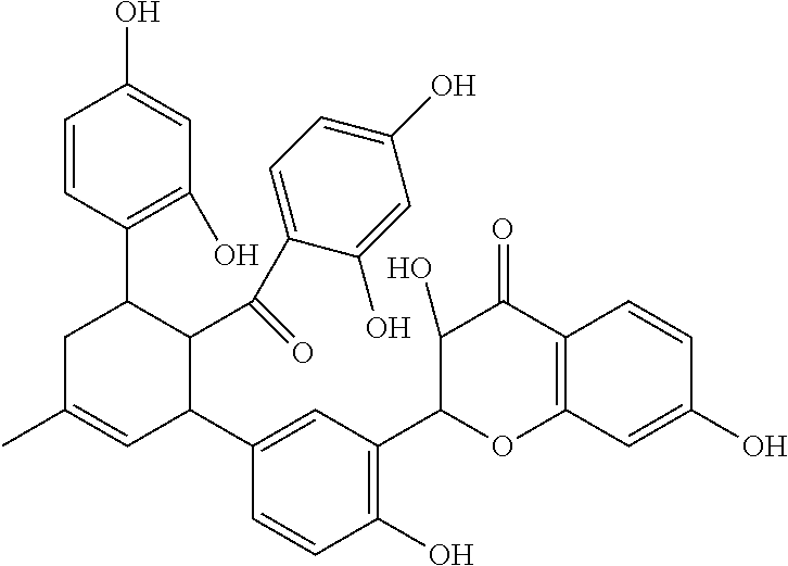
C1=CC(C2CC(C)=CC(C3=CC(C4OC5=C(C(=O)C4O)C=CC(O)=C5)=C(O)C=C3)C2C(C2=CC=C(O)C=C2O)=O)=C(O)C=C1O
